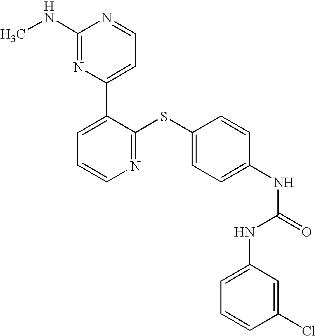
C1(NC)=NC(C2=CC=CN=C2SC2=CC=C(NC(=O)NC3=CC=CC(Cl)=C3)C=C2)=CC=N1
